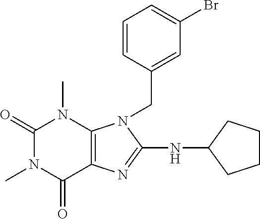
C1(=O)N(C)C(=O)C2=C(N1C)N(CC1=CC(Br)=CC=C1)C(NC1CCCC1)=N2
